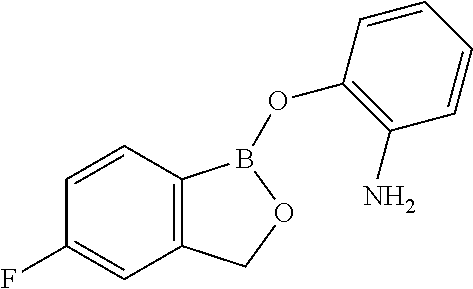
C12=C(C=CC(F)=C1)B(OC1=C(N)C=CC=C1)OC2
